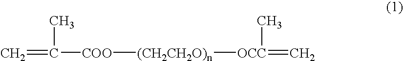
C=C([COO][(CH2CH2O)n][OCC](=C)C)C
